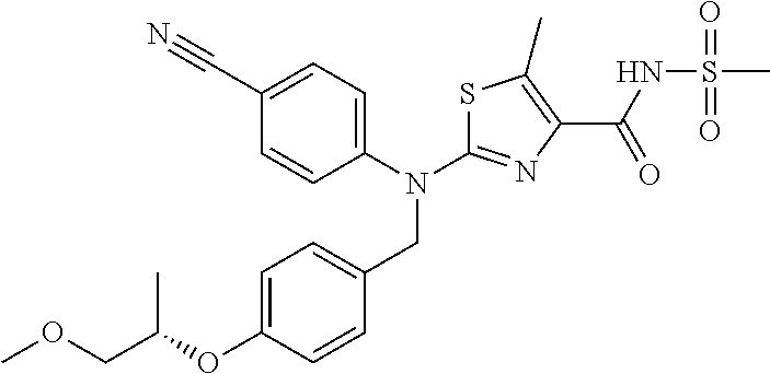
N(C1=NC(C(NS(C)(=O)=O)=O)=C(C)S1)(CC1=CC=C(OC(COC)C)C=C1)C1=CC=C(C#N)C=C1
